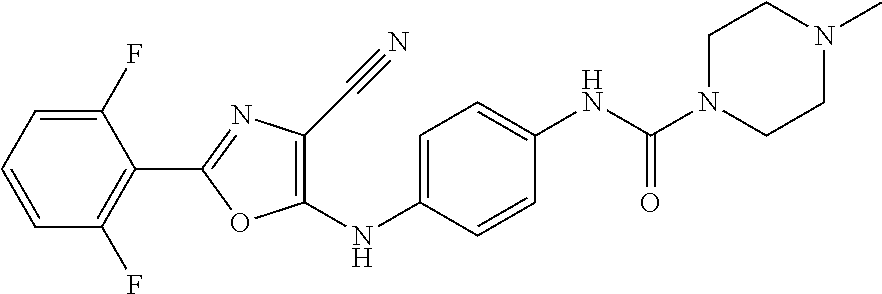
C1(NC2=CC=C(NC(=O)N3CCN(C)CC3)C=C2)=C(C#N)N=C(C2=C(F)C=CC=C2F)O1
